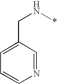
C(N*)C1=CC=CN=C1
